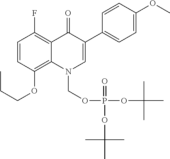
C1=CC(OCCC)=C2C(=C1F)C(=O)C(C1=CC=C(OC)C=C1)=CN2COP(=O)(OC(C)(C)C)OC(C)(C)C
